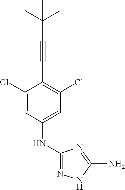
C1(Cl)=CC(NC2=NNC(N)=N2)=CC(Cl)=C1C#CC(C)(C)C
